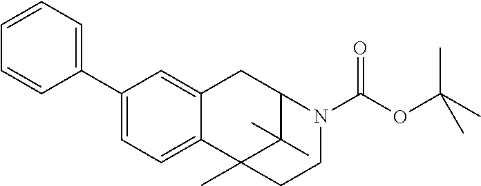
C12=CC(C3=CC=CC=C3)=CC=C1C1(C)C(C)(C)C(C2)N(C(OC(C)(C)C)=O)CC1
